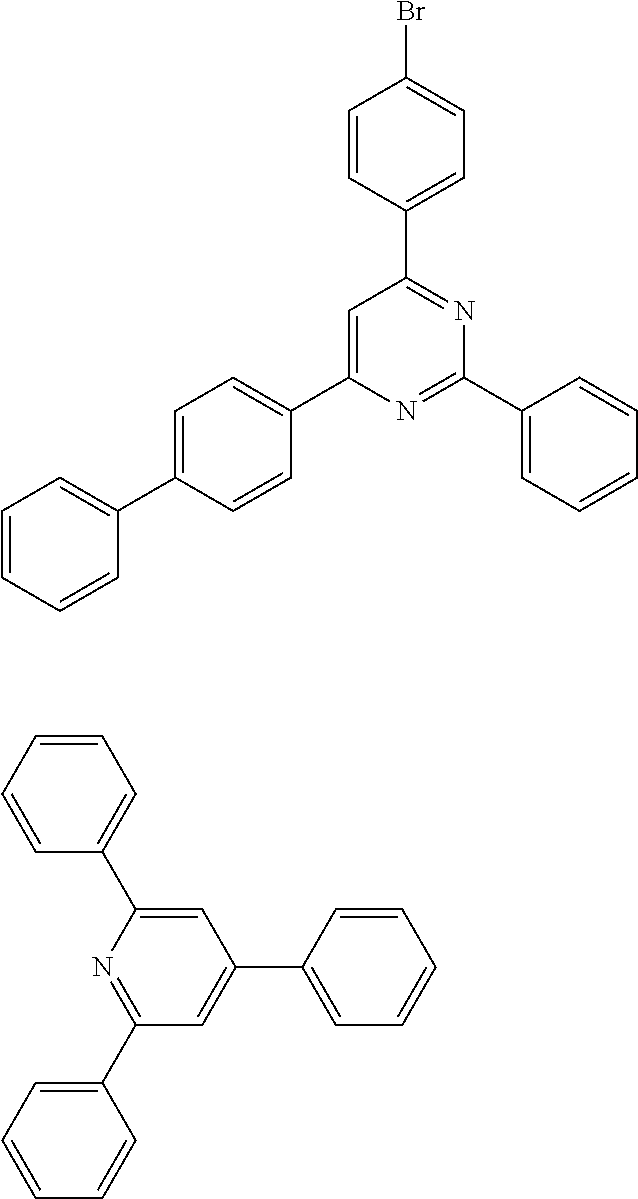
C1=CC(C2=NC(C3=CC=CC=C3)=NC(C3=CC=C(C4=CC=CC=C4)C=C3)=C2)=CC=C1Br.C1=CC=CC(C2=CC(C3=CC=CC=C3)=CC(C3=CC=CC=C3)=N2)=C1
